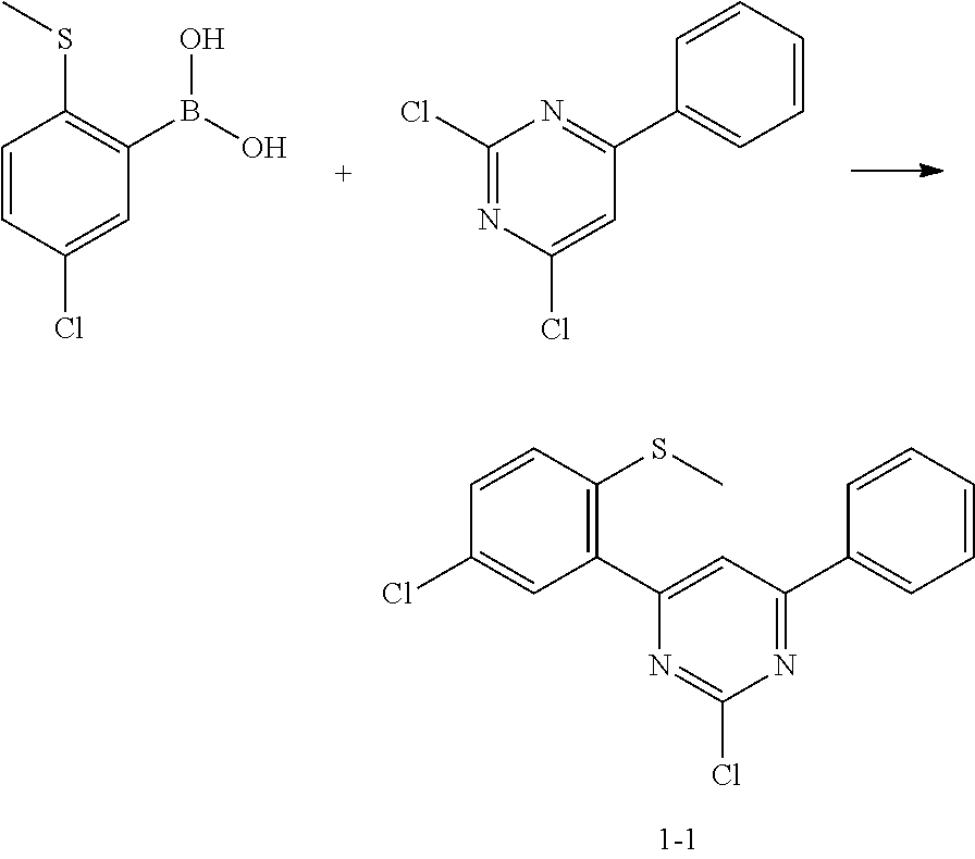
C1=CC(Cl)=CC(B(O)O)=C1SC.C1(Cl)=NC(Cl)=CC(C2=CC=CC=C2)=N1.C1(C2=C(SC)C=CC(Cl)=C2)=CC(C2=CC=CC=C2)=NC(Cl)=N1
